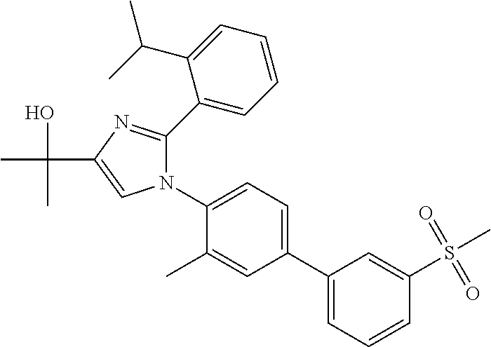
C1(C2=CC=C(N3C=C(C(O)(C)C)N=C3C3=CC=CC=C3C(C)C)C(C)=C2)=CC=CC(S(=O)(=O)C)=C1
